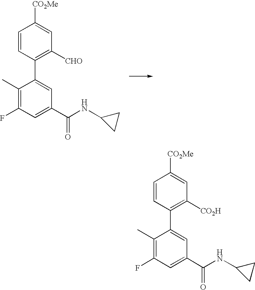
C1(C)=C(F)C=C(C(=O)NC2CC2)C=C1C1=C([CHO])C=C([CO2Me])C=C1.C1(C)=C(F)C=C(C(=O)NC2CC2)C=C1C1=C([CO2H])C=C([CO2Me])C=C1
